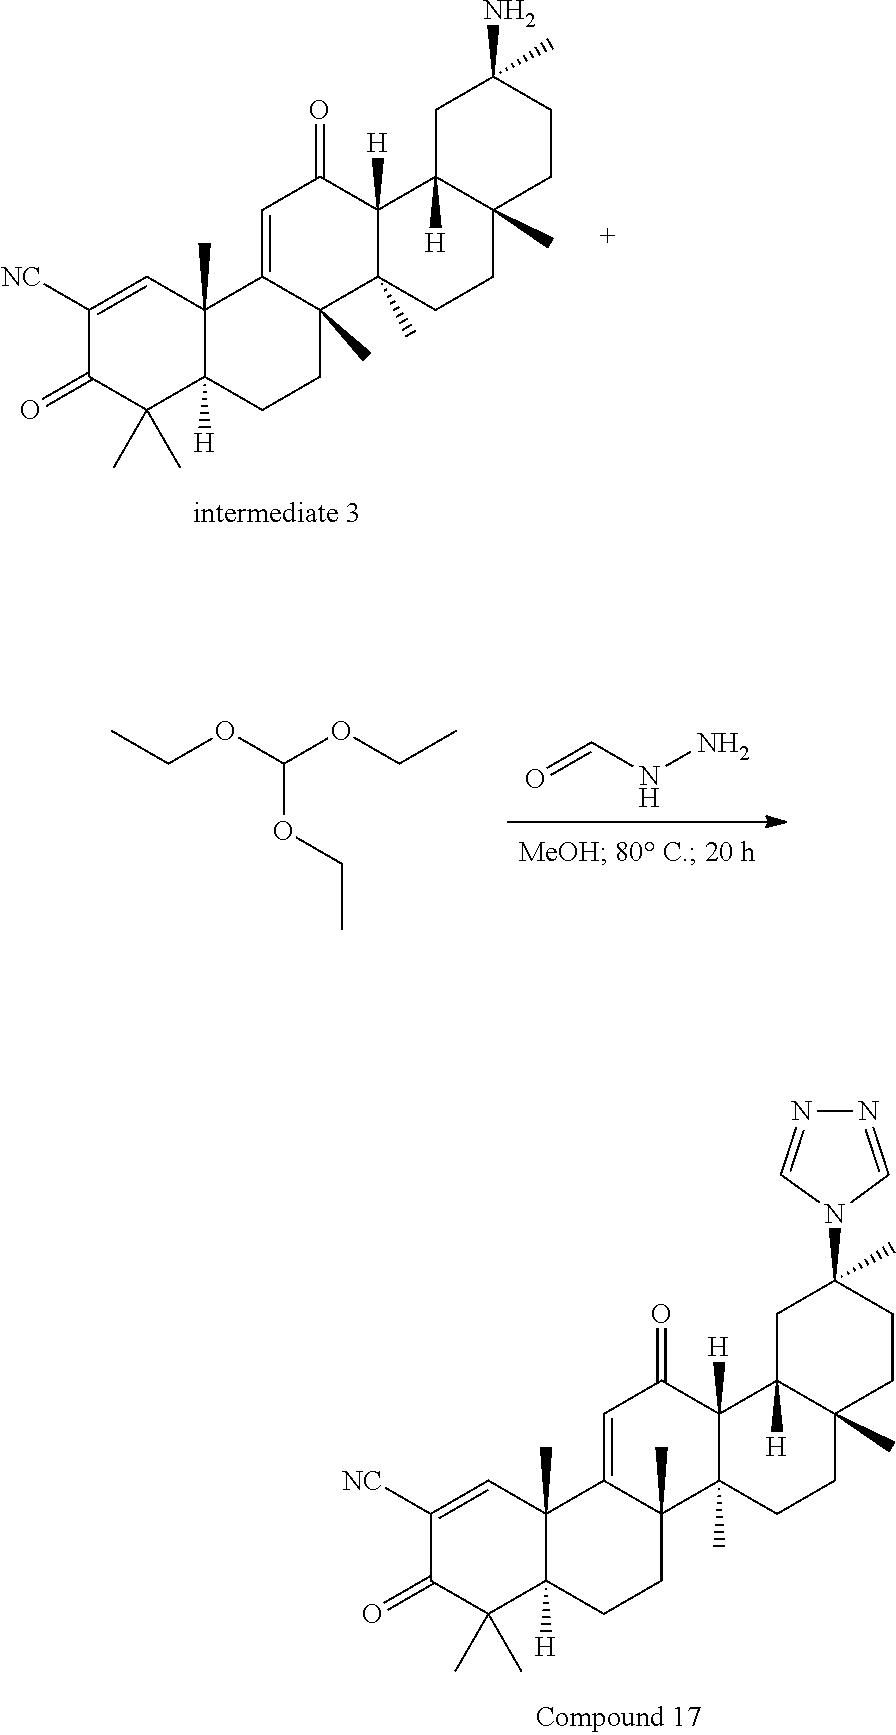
O=CNN.CCOC(OCC)OCC.C1(=O)C(C)(C)C2([H])C(C)(C=C1[NC])C1=CC(=O)C3([H])C(C)(C1(C)CC2)CCC1(C)C3([H])CC(N2C=NN=C2)(C)CC1.C1(=O)C(C)(C)C2([H])C(C)(C=C1[NC])C1=CC(=O)C3([H])C(C)(C1(C)CC2)CCC1(C)C3([H])CC(N)(C)CC1
